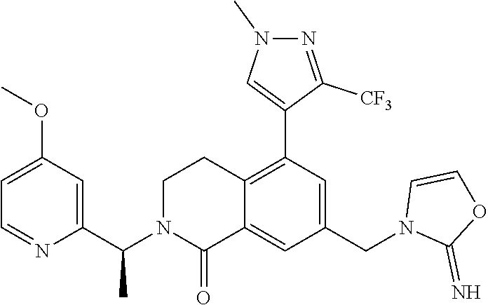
C12=C(C3=CN(C)N=C3[CF3])C=C(CN3C(=N)OC=C3)C=C1C(=O)N(C(C1=CC(OC)=CC=N1)C)CC2
